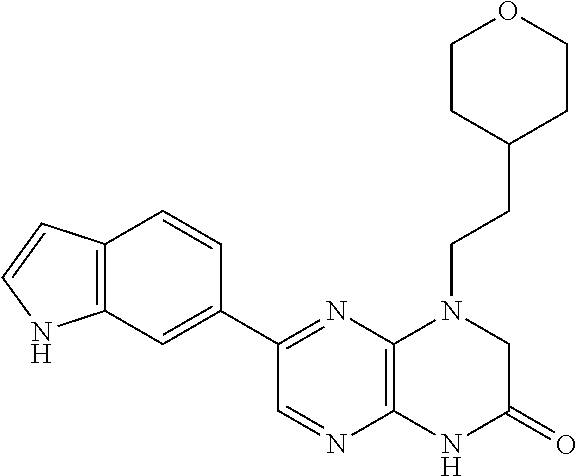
C1(C2=NC3=C(N=C2)NC(=O)CN3CCC2CCOCC2)=CC2=C(C=C1)C=CN2
